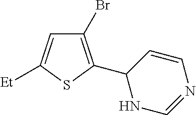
C1(Br)=C(C2NC=NC=C2)SC([Et])=C1
